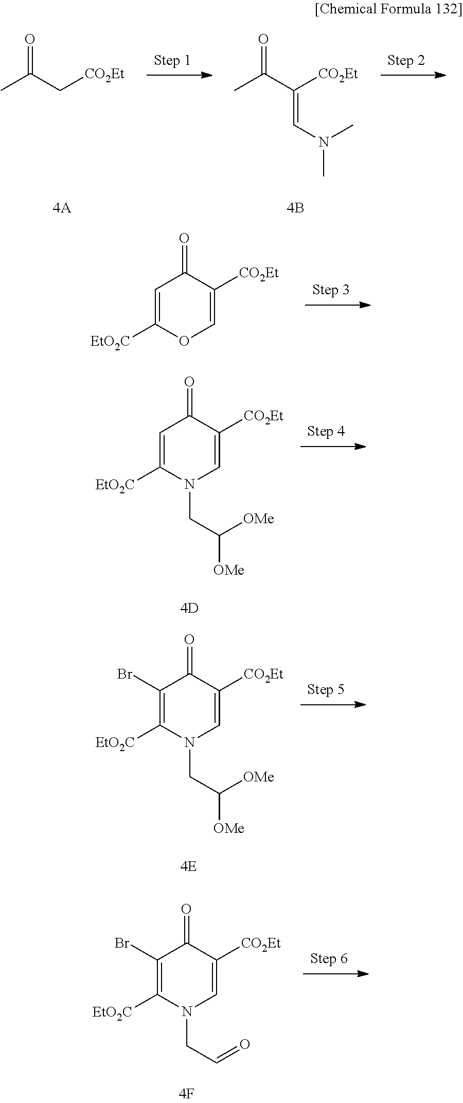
O=C(C[CO2Et])C.O=C(C([CO2Et])=CN(C)C)C.C1=C([EtO2C])OC=C([CO2Et])C1=O.C1=C([EtO2C])N(CC([OMe])[OMe])C=C([CO2Et])C1=O.C1(Br)=C([EtO2C])N(CC([OMe])[OMe])C=C([CO2Et])C1=O.C1(Br)=C([EtO2C])N(CC=O)C=C([CO2Et])C1=O
